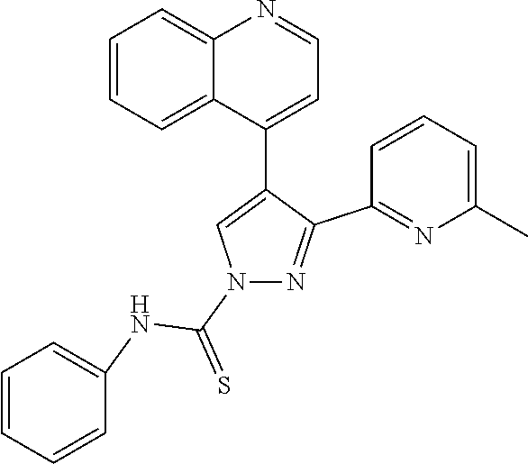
C1(C2=CN(C(=S)NC3=CC=CC=C3)N=C2C2=NC(C)=CC=C2)=CC=NC2=CC=CC=C12
